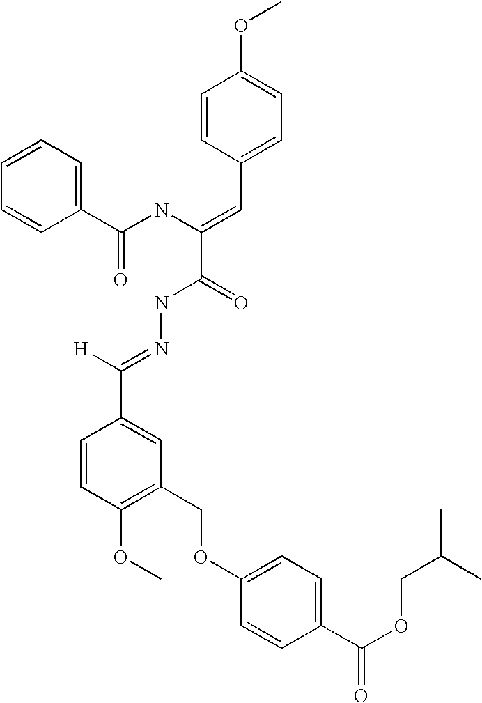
C1=CC(C=C(NC(C2=CC=CC=C2)=O)C(NN=C(C2=CC(COC3=CC=C(C(OCC(C)C)=O)C=C3)=C(OC)C=C2)[H])=O)=CC=C1OC
